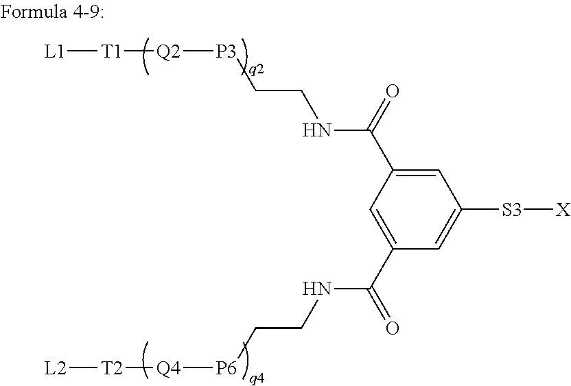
[L1][T1][Q2][P3]CCNC(C1=CC([S3][X])=CC(C(NCC[P6][Q4][T2][L2])=O)=C1)=O
